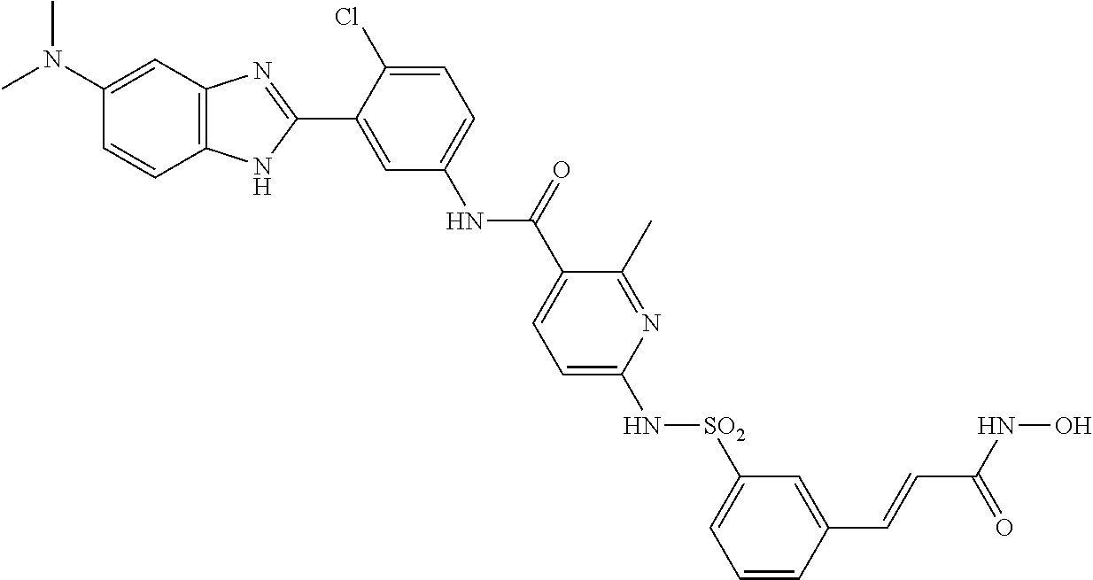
N(C1=CC=C(Cl)C(C2=NC3=C(N2)C=CC(N(C)C)=C3)=C1)C(=O)C1=CC=C(N[SO2]C2=CC=CC(C=CC(NO)=O)=C2)N=C1C
